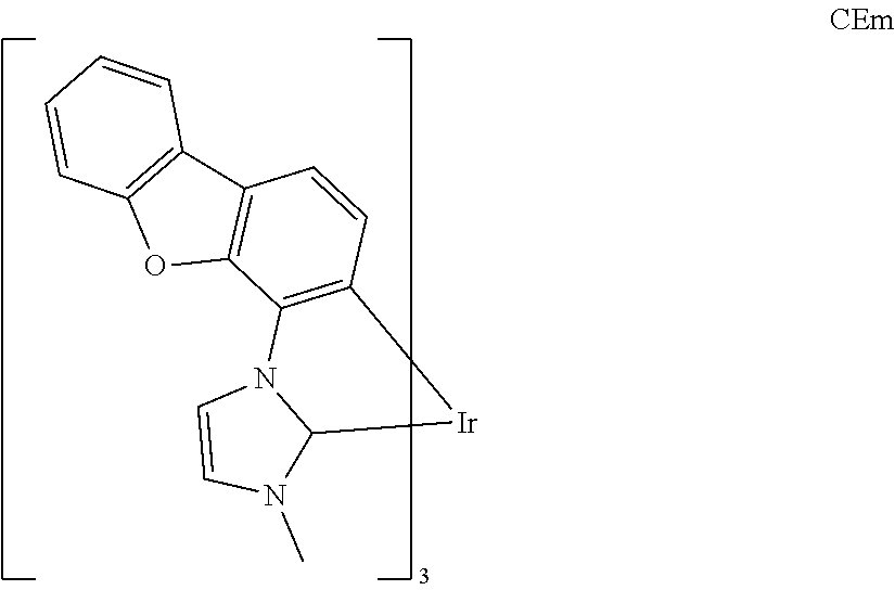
C1=CC2=C(C=C1)C1=C(O2)C2=C(C=C1)[Ir]C1N2C=CN1C
